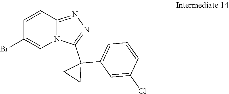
C1(Br)=CN2C(=NN=C2C2(C3=CC=CC(Cl)=C3)CC2)C=C1
